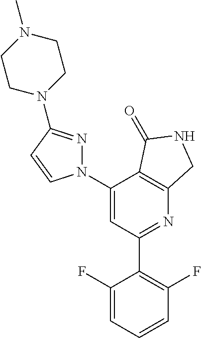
C1(C2=C(F)C=CC=C2F)=NC2=C(C(N3N=C(N4CCN(C)CC4)C=C3)=C1)C(=O)NC2
